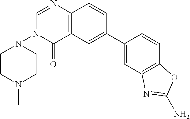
C1(C2=CC3=C(C=C2)N=CN(N2CCN(C)CC2)C3=O)=CC2=C(C=C1)OC(N)=N2
